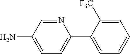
N1=CC(N)=CC=C1C1=CC=CC=C1[F3C]
